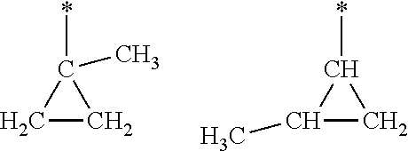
C1CC1(*)C.C1(C)CC1*
